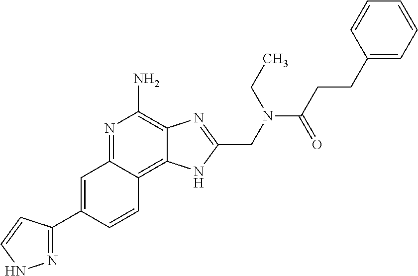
C1=C(C2=NNC=C2)C=CC2=C3C(=C(N)N=C12)N=C(CN(C(CCC1=CC=CC=C1)=O)CC)N3
